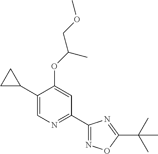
C1(C2CC2)=CN=C(C2=NOC(C(C)(C)C)=N2)C=C1OC(COC)C
